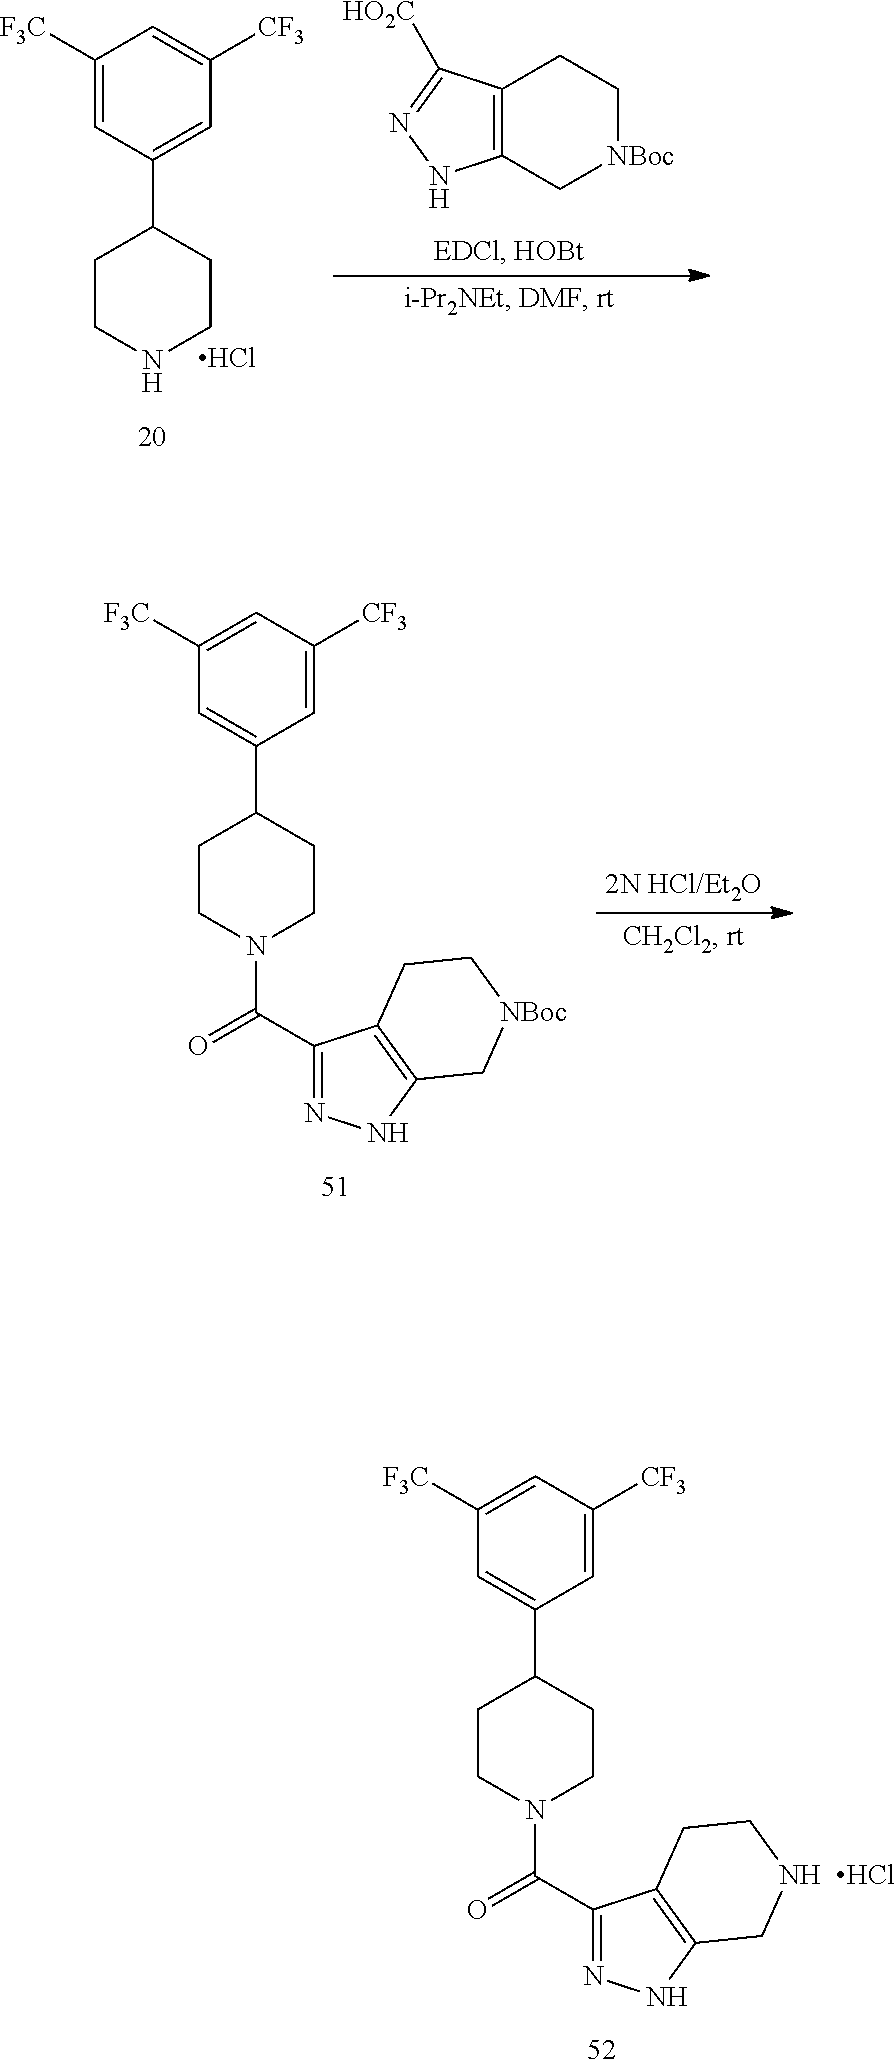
C1([F3C])=CC([CF3])=CC(C2CCN(C(C3=NNC4=C3CCNC4)=O)CC2)=C1.Cl.C12=C(C[NBoc]CC1)NN=C2[HO2C].C1([F3C])=CC(C2CCNCC2)=CC([CF3])=C1.Cl.C1([F3C])=CC([CF3])=CC(C2CCN(C(C3=NNC4=C3CC[NBoc]C4)=O)CC2)=C1
